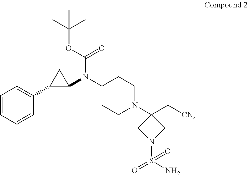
C1=CC=CC(C2C(N(C3CCN(C4(C[CN])CN(S(=O)(=O)N)C4)CC3)C(OC(C)(C)C)=O)C2)=C1
